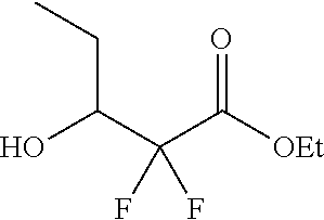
C(C(C(C([OEt])=O)(F)F)O)C
